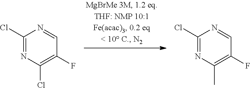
C1(Cl)=NC(Cl)=C(F)C=N1.C1(Cl)=NC(C)=C(F)C=N1
